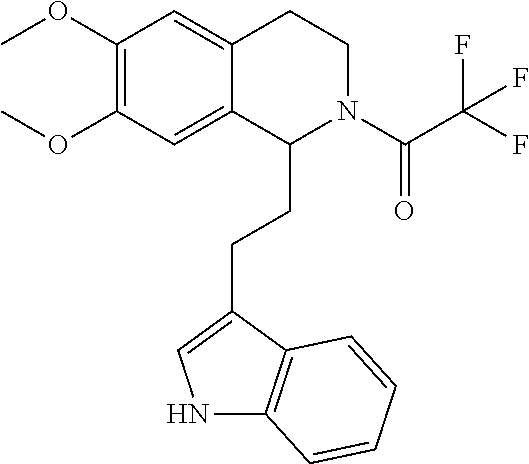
N1C2=C(C(CCC3N(C(C(F)(F)F)=O)CCC4=CC(OC)=C(OC)C=C34)=C1)C=CC=C2
